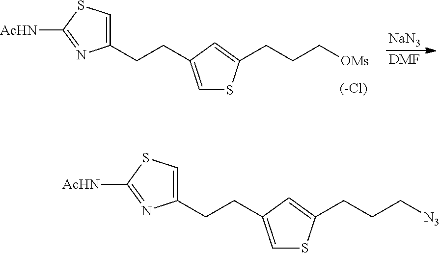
C1(CCC2=CSC(CCC[N3])=C2)=CSC([AcHN])=N1.C1(CCC2=CSC(CCC[OMs])=C2)=CSC([AcHN])=N1.[NaN3].[DMF]
